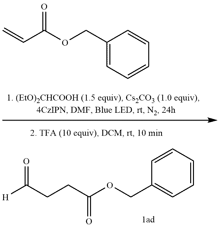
C(OC(C=C)=O)C1=CC=CC=C1.O=C([H])CCC(=O)OCC1=CC=CC=C1
